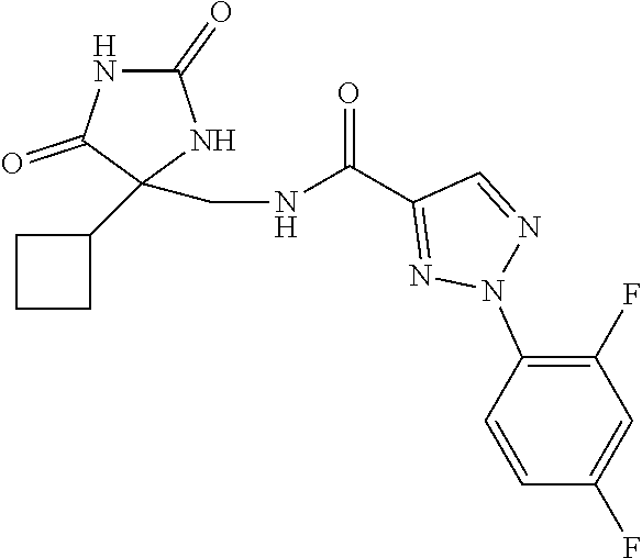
N1C(=O)NC(C2CCC2)(CNC(C2=NN(C3=C(F)C=C(F)C=C3)N=C2)=O)C1=O
